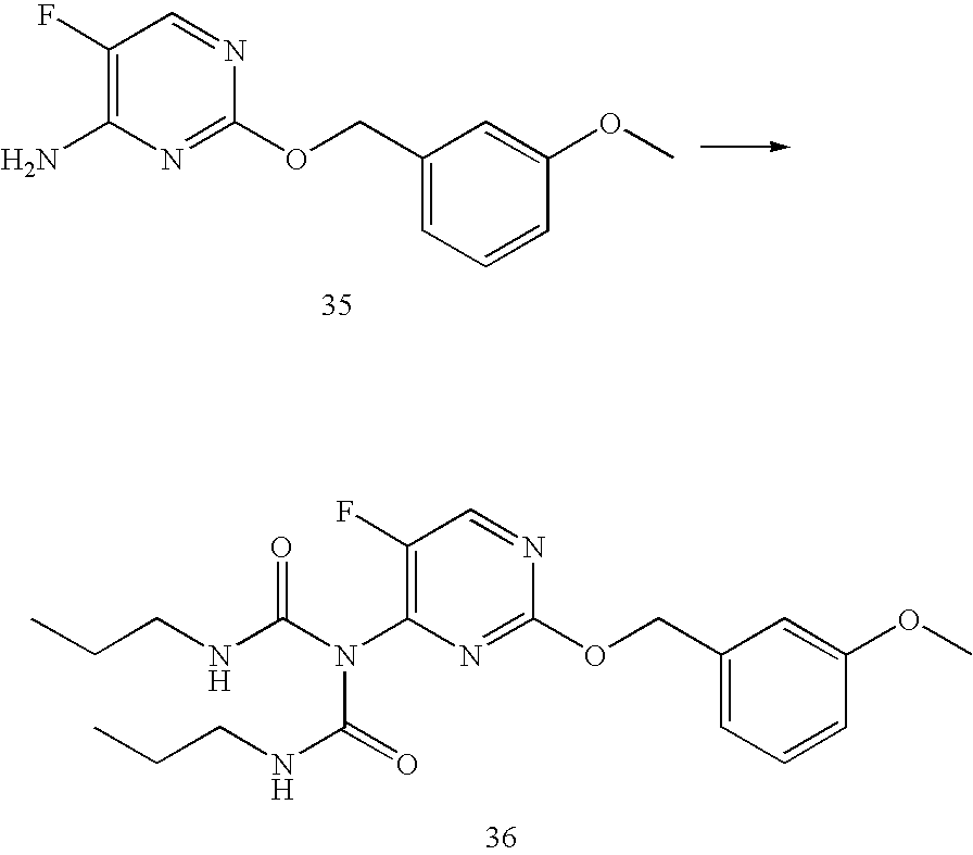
C1(F)=C(N)N=C(OCC2=CC=CC(OC)=C2)N=C1.C1(F)=C(N(C(NCCC)=O)C(=O)NCCC)N=C(OCC2=CC=CC(OC)=C2)N=C1
